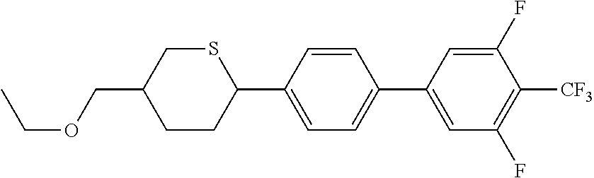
CCOCC1CCC(C2=CC=C(C3=CC(F)=C([CF3])C(F)=C3)C=C2)SC1
